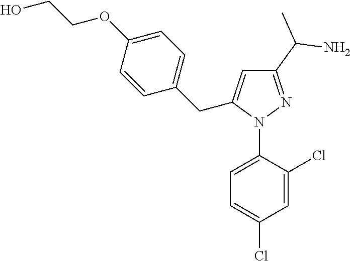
C1(C(N)C)=NN(C2=CC=C(Cl)C=C2Cl)C(CC2=CC=C(OCCO)C=C2)=C1
